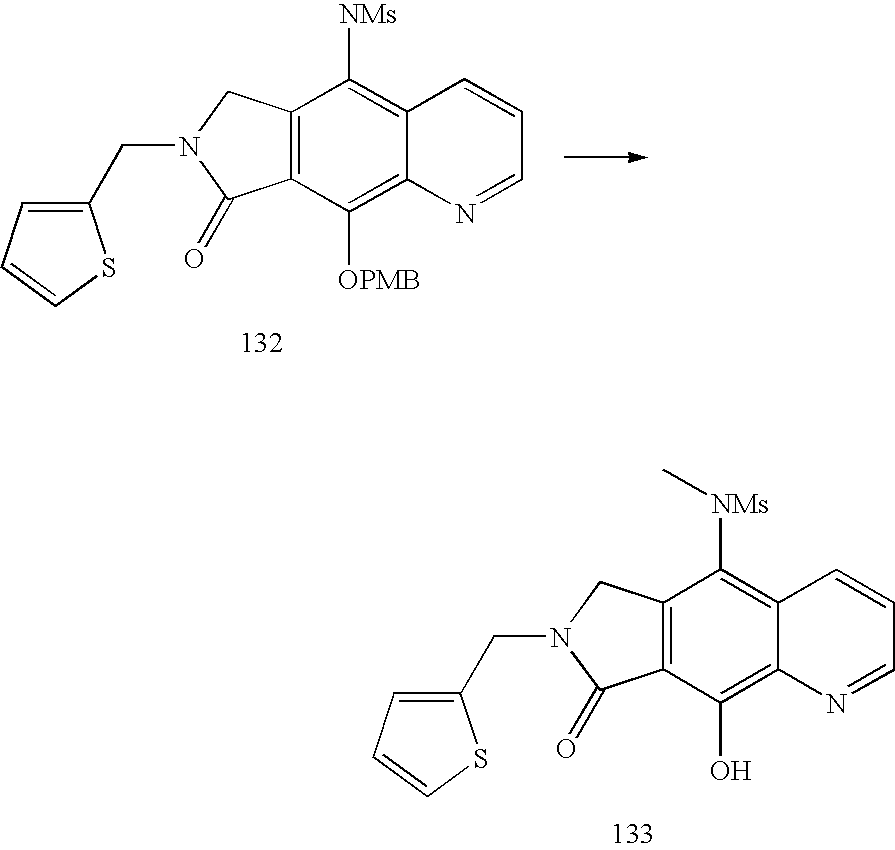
C12=C(C(O)=C3C(=C1[NMs]C)C=CC=N3)C(=O)N(CC1=CC=CS1)C2.C12=C(C([OPMB])=C3C(=C1[NMs])C=CC=N3)C(=O)N(CC1=CC=CS1)C2
